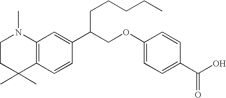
C1CC(C)(C)C2=C(N1C)C=C(C(COC1=CC=C(C(O)=O)C=C1)CCCCC)C=C2
